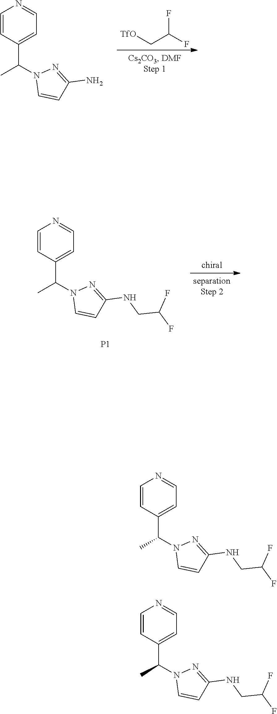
C1(N)=NN(C(C2=CC=NC=C2)C)C=C1.C(C[TfO])(F)F.N1=C(NCC(F)F)C=CN1C(C1=CC=NC=C1)C.[P1].N1=C(NCC(F)F)C=CN1C(C1=CC=NC=C1)C.N1=C(NCC(F)F)C=CN1C(C1=CC=NC=C1)C
